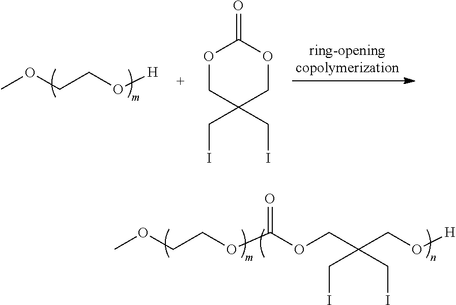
COCCOC(OCC(CO[H])(CI)CI)=O.COCCO[H].O1CC(CI)(CI)COC1=O
